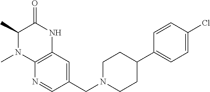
C1=CC(Cl)=CC=C1C1CCN(CC2=CC3=C(N=C2)N(C)C(C)C(=O)N3)CC1
